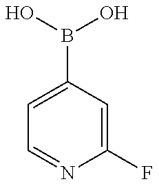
OB(O)C1=CC=NC(F)=C1
